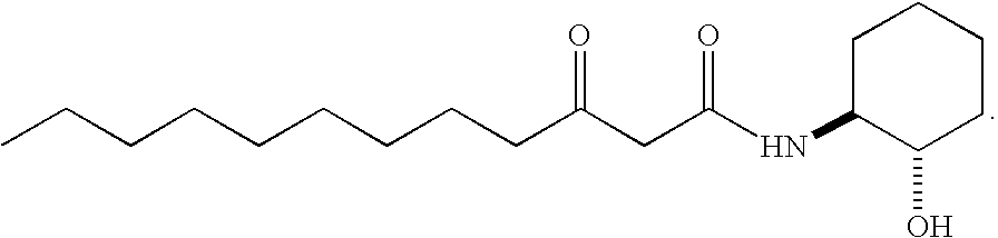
CCCCCCCCCC(CC(NC1C(O)CCCC1)=O)=O
